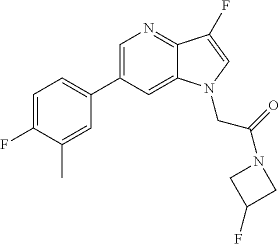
C1=C(C2=CC=C(F)C(C)=C2)C=C2C(=N1)C(F)=CN2CC(N1CC(F)C1)=O
